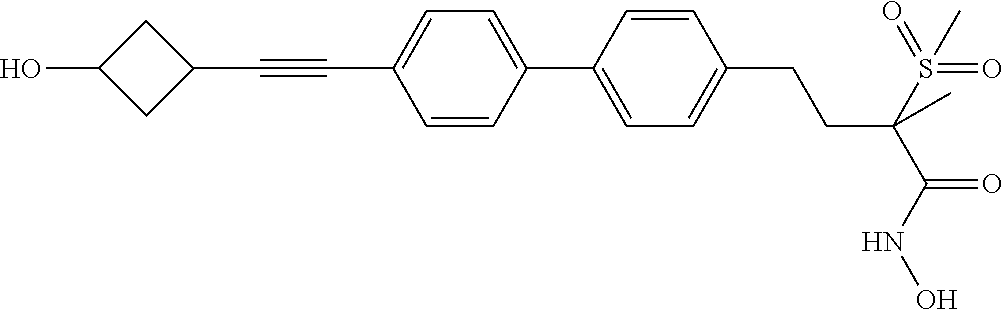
C1(C2=CC=C(C#CC3CC(O)C3)C=C2)=CC=C(CCC(C(=O)NO)(S(=O)(=O)C)C)C=C1
